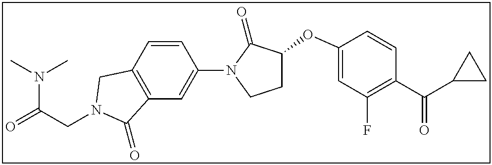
C(CN1CC2=C(C=C(N3C(=O)C(OC4=CC(F)=C(C(C5CC5)=O)C=C4)CC3)C=C2)C1=O)(=O)N(C)C
